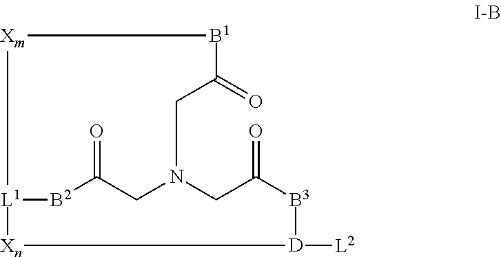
[L1]12[B2]C(=O)CN(CC(=O)[B3][D]([L2])[Xn]1)CC(=O)[B1][Xm]2
